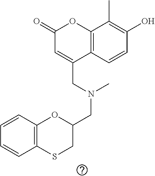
C12=C(C=CC=C1)OC(CN(C)CC1=CC(=O)OC3=C1C=CC(O)=C3C)CS2
